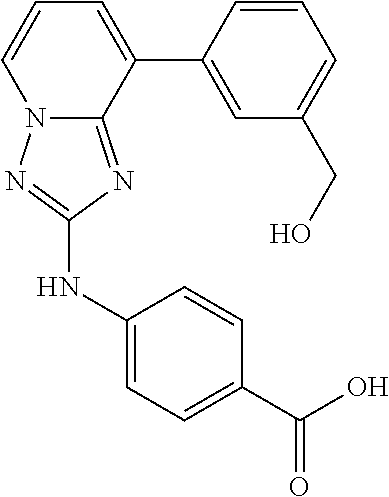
C1(NC2=NN3C(=N2)C(C2=CC(CO)=CC=C2)=CC=C3)=CC=C(C(=O)O)C=C1
